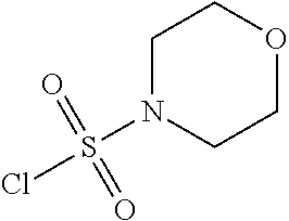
ClS(N1CCOCC1)(=O)=O
